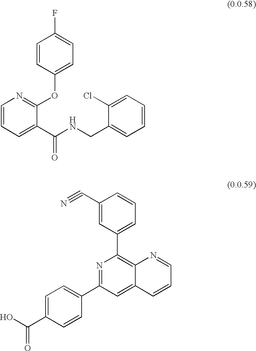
C1=CC=C(C(NCC2=CC=CC=C2Cl)=O)C(OC2=CC=C(F)C=C2)=N1.C1=C(C(O)=O)C=CC(C2=NC(C3=CC=CC(C#N)=C3)=C3C(=C2)C=CC=N3)=C1
